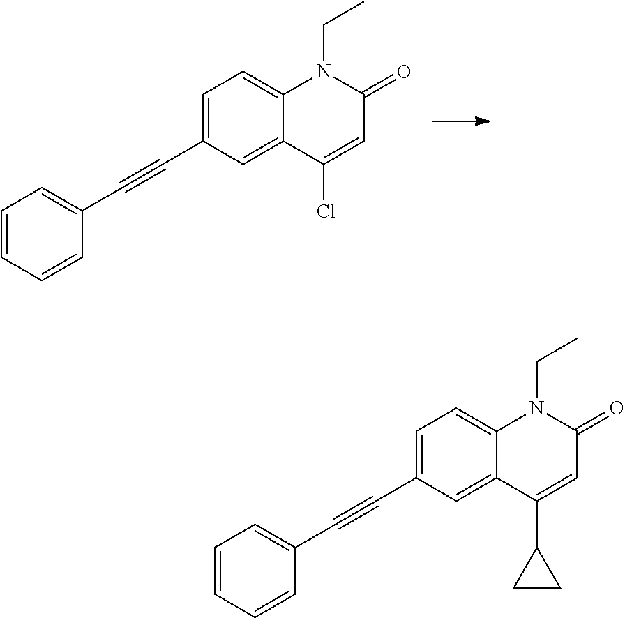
C(C1=CC=C2C(=C1)C(Cl)=CC(=O)N2CC)#CC1=CC=CC=C1.C(C1=CC=C2C(=C1)C(C1CC1)=CC(=O)N2CC)#CC1=CC=CC=C1
